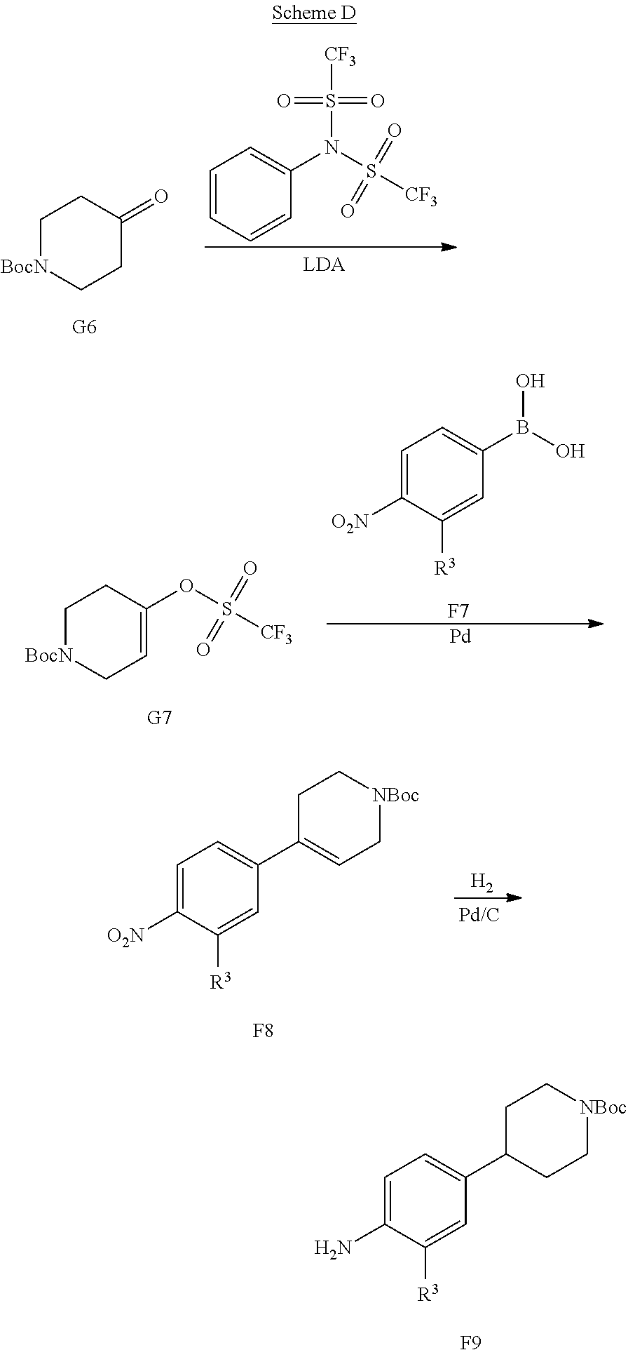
C1[BocN]CCC(=O)C1.C1=CC=CC(N(S([CF3])(=O)=O)S([CF3])(=O)=O)=C1.C1=C([O2N])C([R3])=CC(B(O)O)=C1.[F7].C1[BocN]CC=C(OS([CF3])(=O)=O)C1.[Pd].C1=C([O2N])C([R3])=CC(C2=CC[NBoc]CC2)=C1.[F8].[H2].C1=C(N)C([R3])=CC(C2CC[NBoc]CC2)=C1.[F9]
